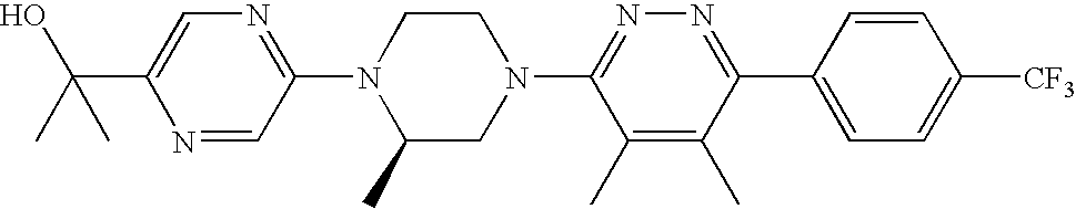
N1=CC(N2C(C)CN(C3=NN=C(C4=CC=C([CF3])C=C4)C(C)=C3C)CC2)=NC=C1C(O)(C)C
